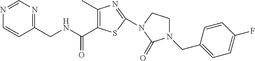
C(NCC1=NC=NC=C1)(=O)C1=C(C)N=C(N2CCN(CC3=CC=C(F)C=C3)C2=O)S1
